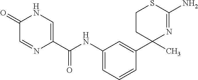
C1(NC(C2=CNC(=O)C=N2)=O)=CC=CC(C2(C)N=C(N)SCC2)=C1
